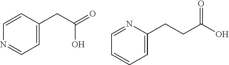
N1=CC=C(CC(=O)O)C=C1.C1=CC=C(CCC(O)=O)N=C1
